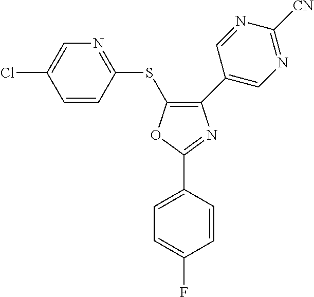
O1C(C2=CC=C(F)C=C2)=NC(C2=CN=C([CN])N=C2)=C1SC1=NC=C(Cl)C=C1
